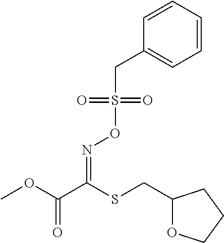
COC(C(SCC1OCCC1)=NOS(CC1=CC=CC=C1)(=O)=O)=O
